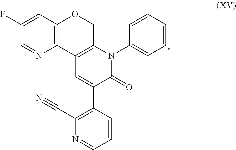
C1(F)=CC2=C(N=C1)C1=C(CO2)N(C2=CC=CC=C2)C(=O)C(C2=C(C#N)N=CC=C2)=C1
